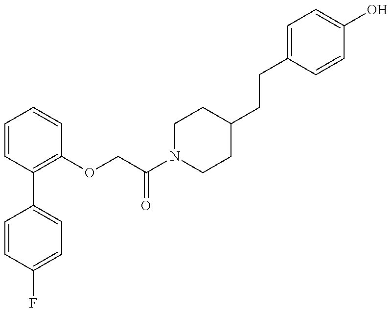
C1=CC(F)=CC=C1C1=C(OCC(N2CCC(CCC3=CC=C(O)C=C3)CC2)=O)C=CC=C1
